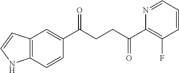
C1(C(CCC(C2=C(F)C=CC=N2)=O)=O)=CC2=C(C=C1)NC=C2
